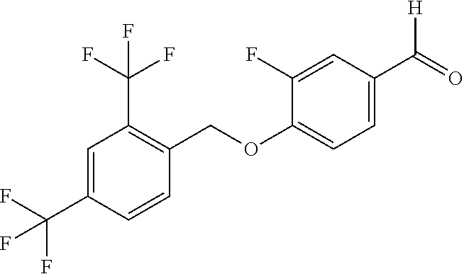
C1(C(=O)[H])=CC=C(OCC2=C(C(F)(F)F)C=C(C(F)(F)F)C=C2)C(F)=C1
